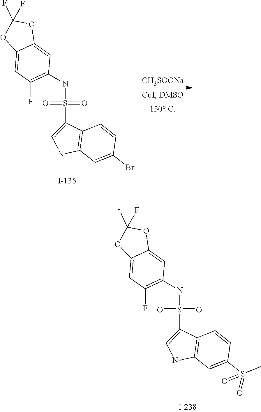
[CH3SOONa].N1C2=C(C(S(NC3=C(F)C=C4C(=C3)OC(F)(F)O4)(=O)=O)=C1)C=CC(Br)=C2.N1C2=C(C(S(NC3=C(F)C=C4C(=C3)OC(F)(F)O4)(=O)=O)=C1)C=CC(S(C)(=O)=O)=C2
